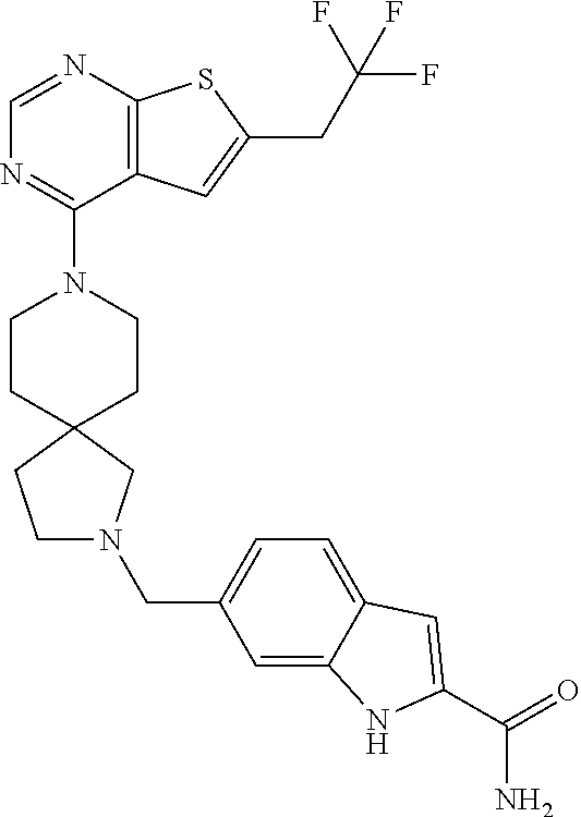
C12=C(C=C(CC(F)(F)F)S1)C(N1CCC3(CC1)CCN(CC1=CC=C4C(=C1)NC(C(N)=O)=C4)C3)=NC=N2
